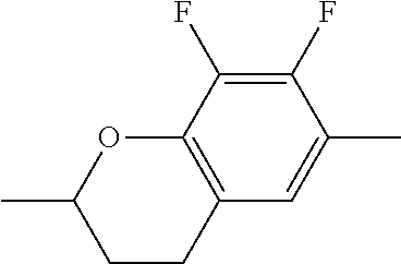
C1(F)=C(F)C2=C(C=C1C)CCC(C)O2
